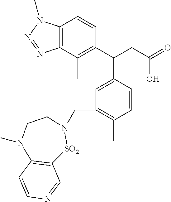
C12=C(C(C)=C(C(CC(=O)O)C3=CC(CN4CCN(C)C5=C([SO2]4)C=NC=C5)=C(C)C=C3)C=C1)N=NN2C
